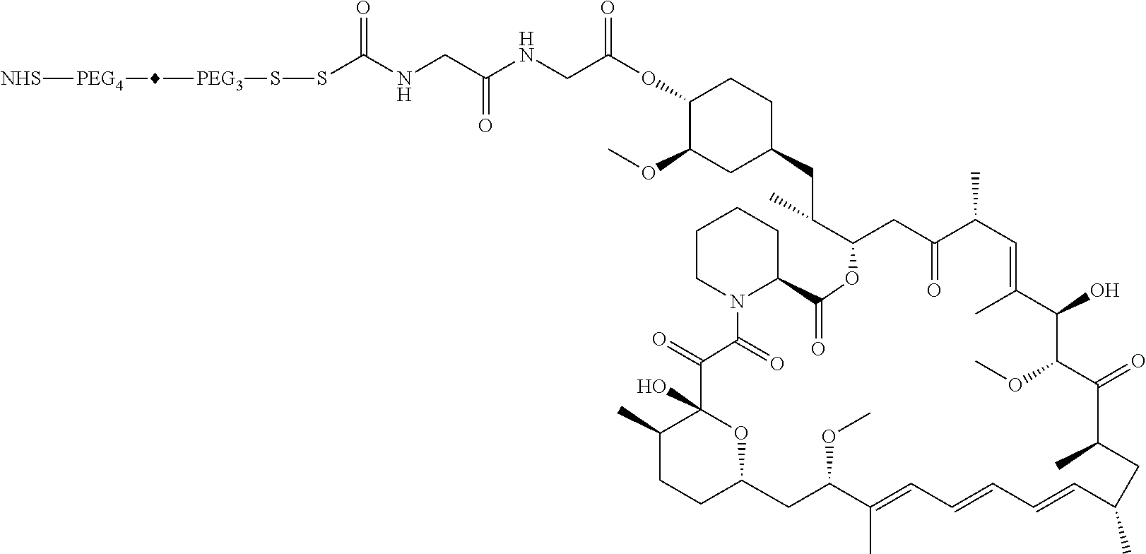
[NHS][PEG4]C[PEG3]SSC(NCC(NCC(OC1C(OC)CC(CC(C)C2CC(=O)C(C)C=C(C)C(O)C(OC)C(=O)C(C)CC(C)C=CC=CC=C(C)C(OC)CC3CCC(C)C(O)(C(=O)C(=O)N4C(C(=O)O2)CCCC4)O3)CC1)=O)=O)=O
